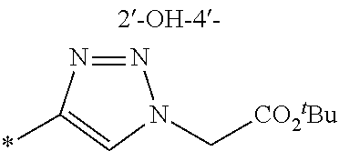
N1=NN(C[CO2tBu])C=C1*
